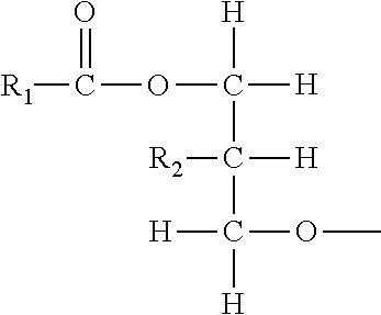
C([H])([H])(C(C([H])(OC)[H])([R2])[H])OC([R1])=O
